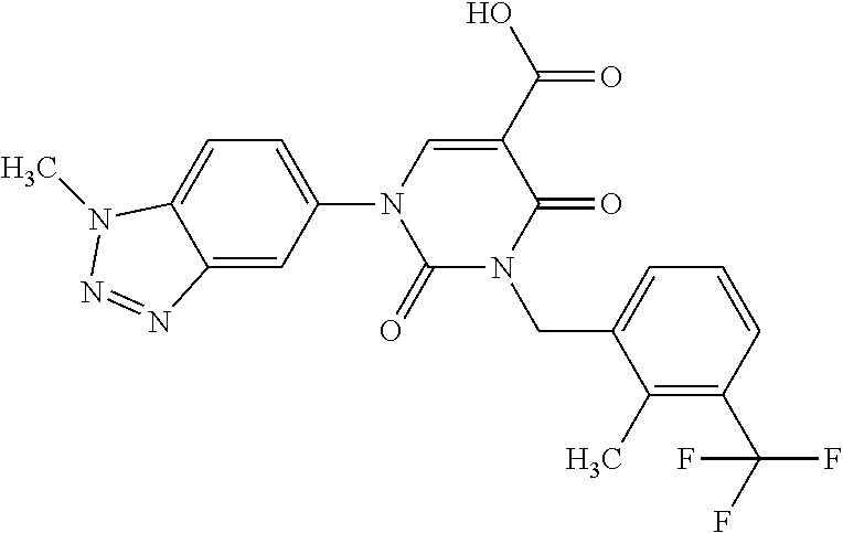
C1(=O)N(CC2=CC=CC(C(F)(F)F)=C2C)C(=O)C(C(O)=O)=CN1C1=CC=C2C(=C1)N=NN2C
